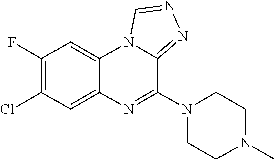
C1(F)=C(Cl)C=C2C(=C1)N1C(=NN=C1)C(N1CCN(C)CC1)=N2
